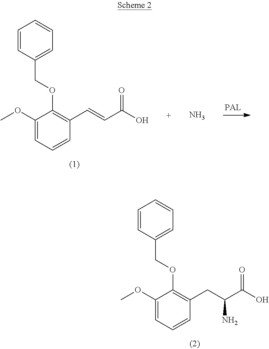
COC1=CC=CC(CC(C(O)=O)N)=C1OCC1=CC=CC=C1.COC1=CC=CC(C=CC(O)=O)=C1OCC1=CC=CC=C1.N
